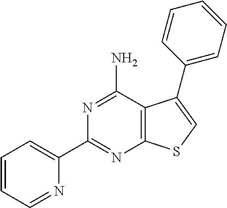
N1=C(N)C2=C(N=C1C1=CC=CC=N1)SC=C2C1=CC=CC=C1
